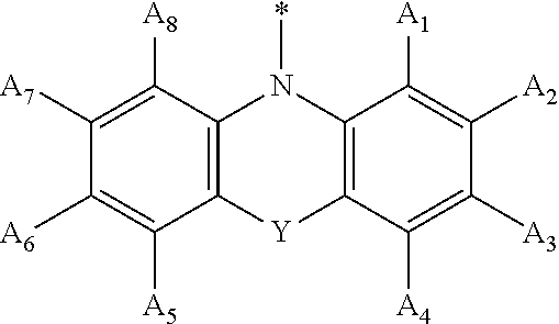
C12=C([Y]C3=C(N1*)C([A1])=C([A2])C([A3])=C3[A4])C([A5])=C([A6])C([A7])=C2[A8]
